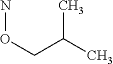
NOCC(C)C
